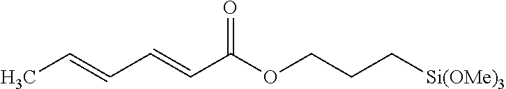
CC=CC=CC(OCCC[Si(OMe)3])=O
